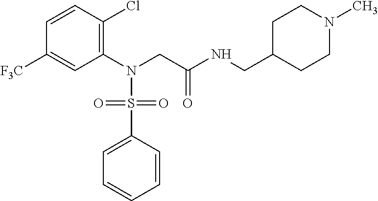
C1(N(CC(NCC2CCN(C)CC2)=O)S(C2=CC=CC=C2)(=O)=O)=C(Cl)C=CC([F3C])=C1
